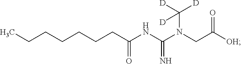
CCCCCCCC(=O)NC(N(CC([OH])=O)C([D])([D])[D])=N
